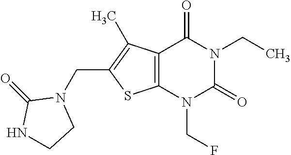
C12=C(N(CF)C(=O)N(CC)C1=O)SC(CN1C(=O)NCC1)=C2C
